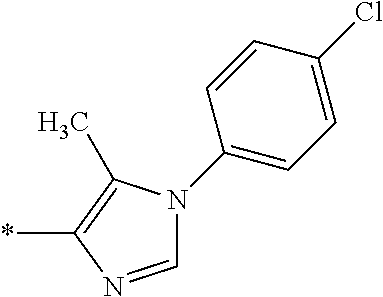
*C1=C(C)N(C2=CC=C(Cl)C=C2)C=N1
